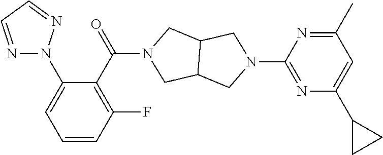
C1(N2N=CC=N2)=CC=CC(F)=C1C(N1CC2C(C1)CN(C1=NC(C3CC3)=CC(C)=N1)C2)=O
